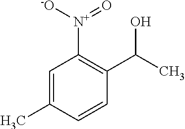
C1=C(C)C=CC(C(C)O)=C1[N+]([-O])=O
